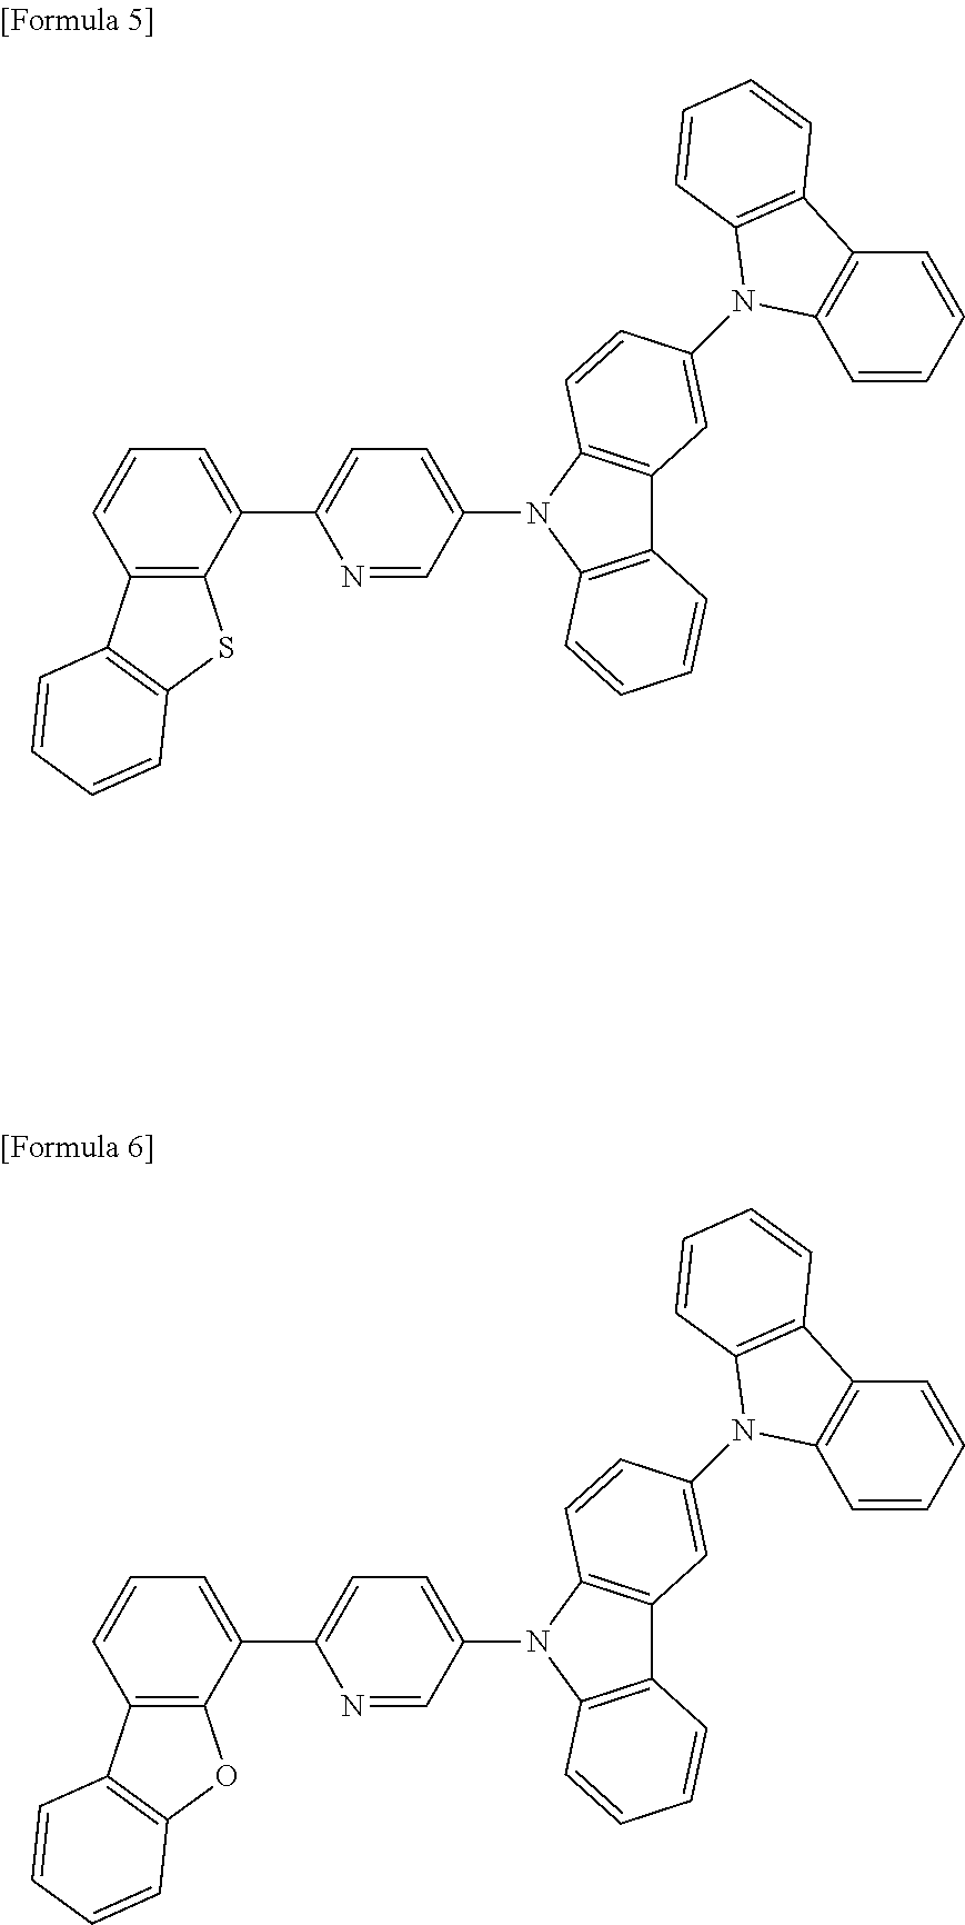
C12=C(N(C3=CC=C(C4=CC=CC5=C4SC4=C5C=CC=C4)N=C3)C3=C1C=C(N1C4=C(C=CC=C4)C4=C1C=CC=C4)C=C3)C=CC=C2.C12=C(N(C3=CC=C(C4=CC=CC5=C4OC4=C5C=CC=C4)N=C3)C3=C1C=C(N1C4=C(C=CC=C4)C4=C1C=CC=C4)C=C3)C=CC=C2
